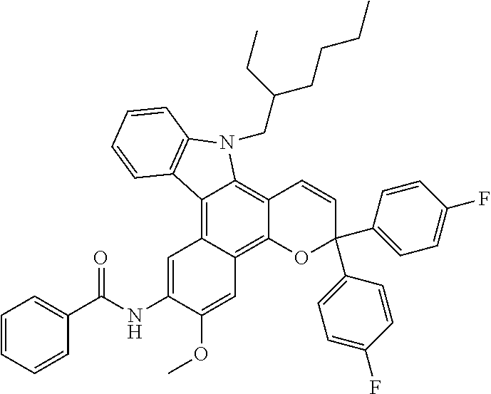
C12=C3C(=C4C(=C1N(CC(CC)CCCC)C1=C2C=CC=C1)C=CC(C1=CC=C(F)C=C1)(C1=CC=C(F)C=C1)O4)C=C(OC)C(NC(C1=CC=CC=C1)=O)=C3
